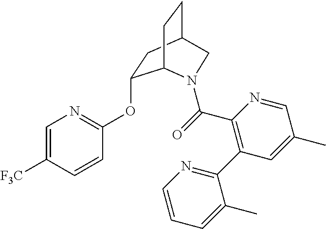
C1(OC2=NC=C([F3C])C=C2)CC2CCC1N(C(=O)C1=C(C3=NC=CC=C3C)C=C(C)C=N1)C2
